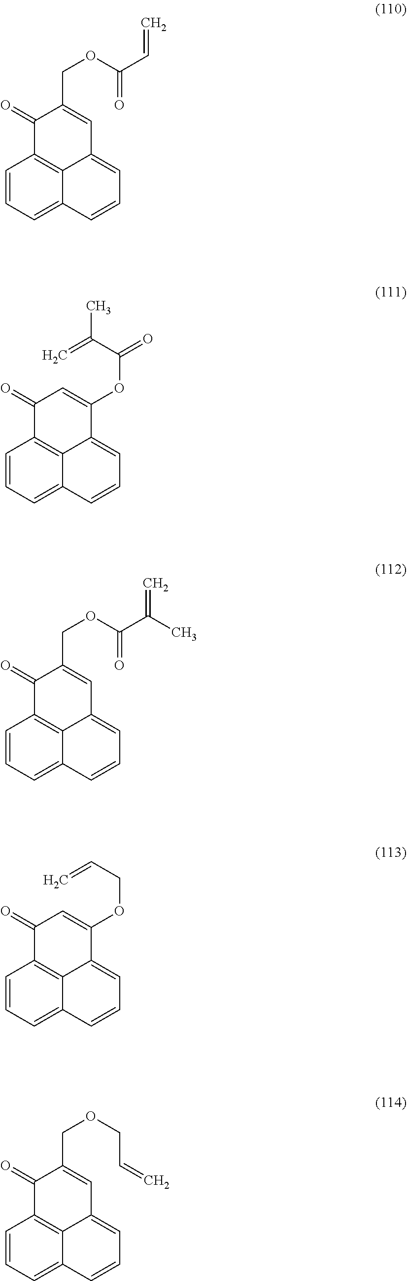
C1=CC=C2C3=C1C(=O)C(COC(=O)C=C)=CC3=CC=C2.C1=CC=C2C3=C1C(=O)C=C(OC(=O)C(=C)C)C3=CC=C2.C1=CC=C2C3=C1C(=O)C(COC(=O)C(=C)C)=CC3=CC=C2.C1=CC=C2C3=C1C(=O)C=C(OCC=C)C3=CC=C2.C1=CC=C2C3=C1C(=O)C(COCC=C)=CC3=CC=C2
